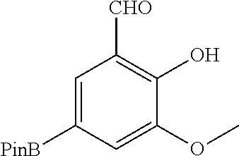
C1=C([PinB])C=C(OC)C(O)=C1[CHO]
